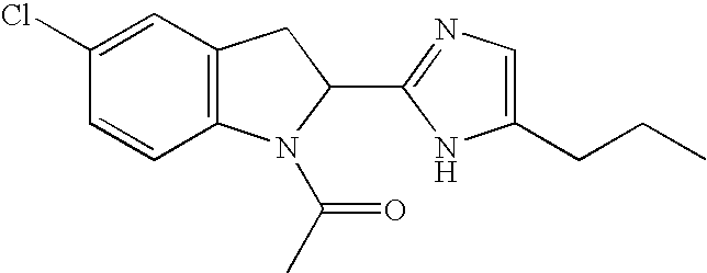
C12=C(C=C(Cl)C=C1)CC(C1=NC=C(CCC)N1)N2C(C)=O
